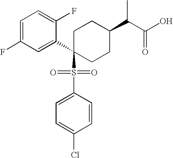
C1=C(F)C=C(C2(S(C3=CC=C(Cl)C=C3)(=O)=O)CCC(C(C(O)=O)C)CC2)C(F)=C1
